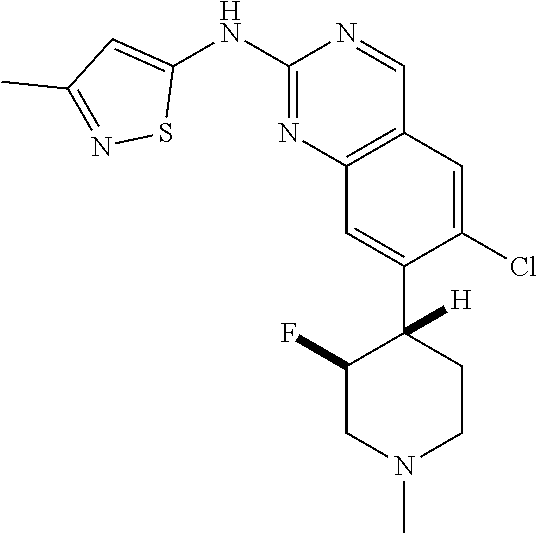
C12=C(C=C(Cl)C(C3([H])CCN(C)CC3F)=C1)C=NC(NC1=CC(C)=NS1)=N2
